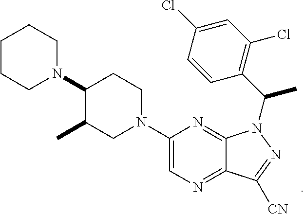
N1=C2C(=NC=C1N1CCC(N3CCCCC3)C(C)C1)C([CN])=NN2C(C1=C(Cl)C=C(Cl)C=C1)C
